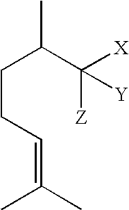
CC(CCC=C(C)C)C([Z])([X])[Y]
